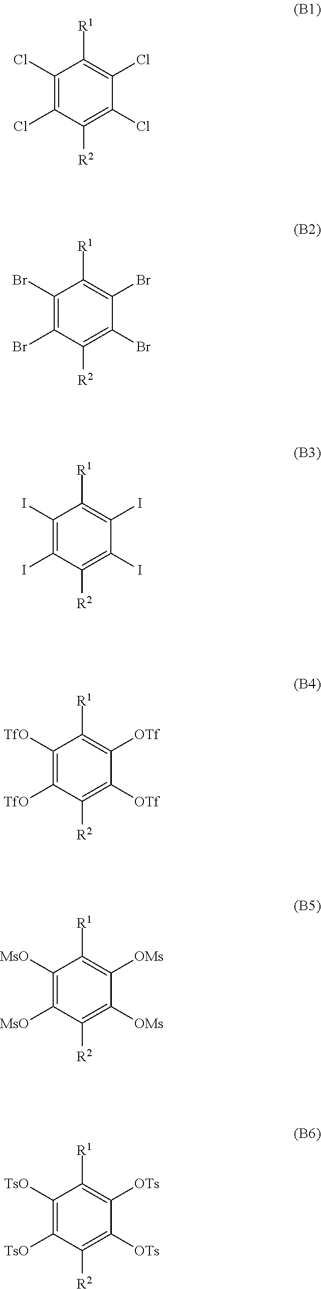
C1(Cl)=C(Cl)C([R2])=C(Cl)C(Cl)=C1[R1].C1(Br)=C(Br)C([R2])=C(Br)C(Br)=C1[R1].C1(I)=C(I)C([R2])=C(I)C(I)=C1[R1].C1([TfO])=C([TfO])C([R2])=C([OTf])C([OTf])=C1[R1].C1([MsO])=C([MsO])C([R2])=C([OMs])C([OMs])=C1[R1].C1([TsO])=C([TsO])C([R2])=C([OTs])C([OTs])=C1[R1]
